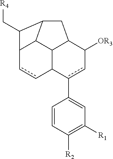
C12ccC3c(C4=CC([R1])=C([R2])C=C4)cC([OR3])C4CC(C1C[R4])C2C34
